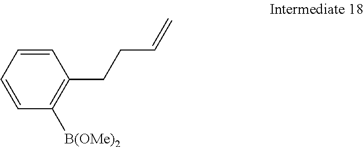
C1=CC=CC([B(OMe)2])=C1CCC=C
